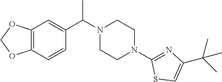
C12=C(C=CC(C(N3CCN(C4=NC(C(C)(C)C)=CS4)CC3)C)=C1)OCO2
